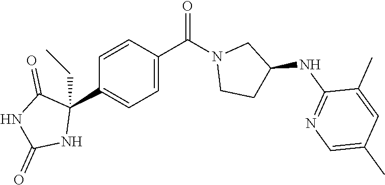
O=C(N1CCC(NC2=NC=C(C)C=C2C)C1)C1=CC=C(C2(CC)C(=O)NC(=O)N2)C=C1
